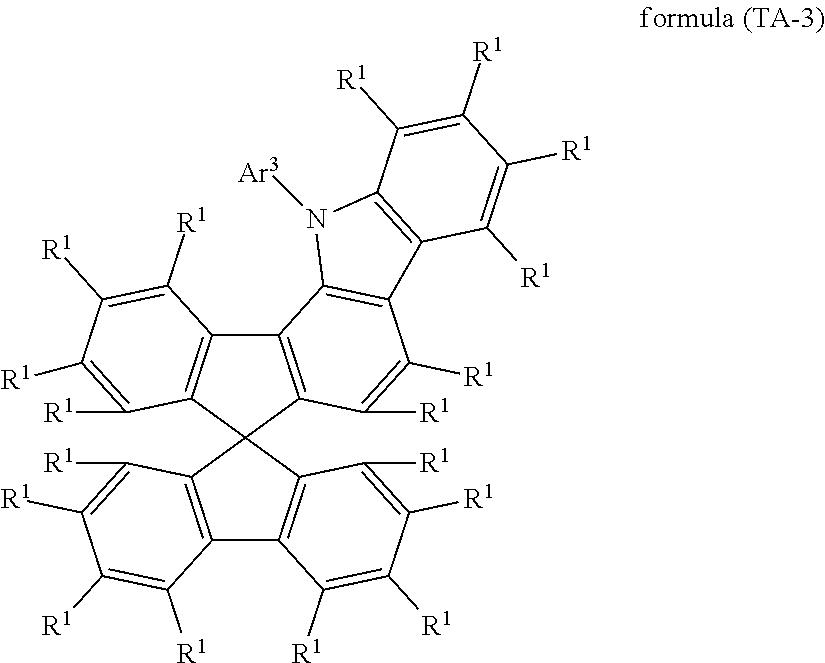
C12=C(C3(C4=C1C([R1])=C([R1])C([R1])=C4[R1])C1=C(C4=C3C([R1])=C([R1])C([R1])=C4[R1])C3=C(C([R1])=C1[R1])C1=C(N3[Ar3])C([R1])=C([R1])C([R1])=C1[R1])C([R1])=C([R1])C([R1])=C2[R1]
